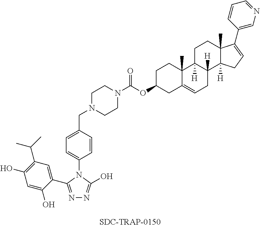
C1(C(C)C)=C(O)C=C(O)C(C2=NN=C(O)N2C2=CC=C(CN3CCN(C(OC4CC5=CCC6([H])C([H])(C5(C)CC4)CCC4(C)C6([H])CC=C4C4=CN=CC=C4)=O)CC3)C=C2)=C1
